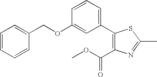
C1(C2=CC=CC(OCC3=CC=CC=C3)=C2)=C(C(OC)=O)N=C(C)S1
